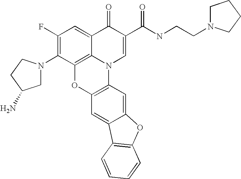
C1(F)=C(N2CC(N)CC2)C2=C3C(=C1)C(=O)C(C(=O)NCCN1CCCC1)=CN3C1=C(O2)C=C2C(=C1)OC1=C2C=CC=C1
